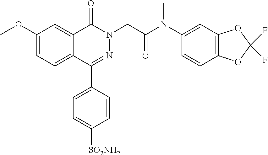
C1(OC)=CC=C2C(=C1)C(=O)N(CC(=O)N(C1=CC3=C(C=C1)OC(F)(F)O3)C)N=C2C1=CC=C([SO2NH2])C=C1
